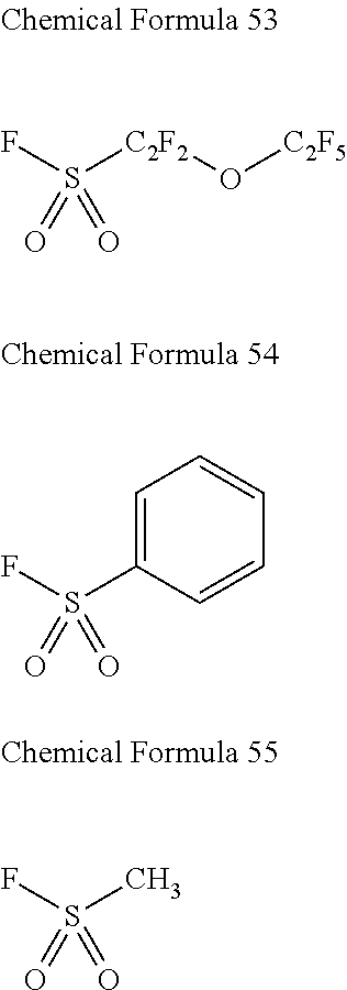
FS([C2F2]O[C2F5])(=O)=O.FS(=O)(=O)C1=CC=CC=C1.FS(=O)(=O)C
